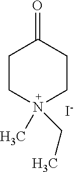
C1CN(C)(CC)CCC1=O.[I-]
